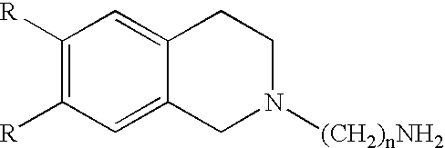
C1([R])=C([R])C=C2C(=C1)CCN([(CH2)nNH2])C2
